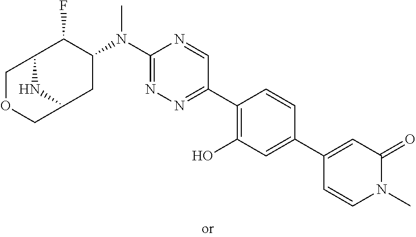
C12C(F)C(N(C3=NN=C(C4=C(O)C=C(C5=CC(=O)N(C)C=C5)C=C4)C=N3)C)CC(N1)COC2
